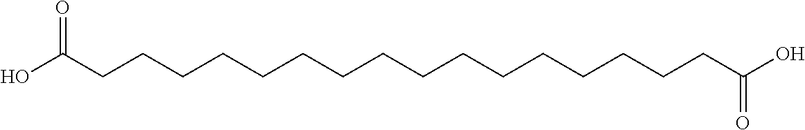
OC(CCCCCCCCCCCCCCCCC(O)=O)=O
